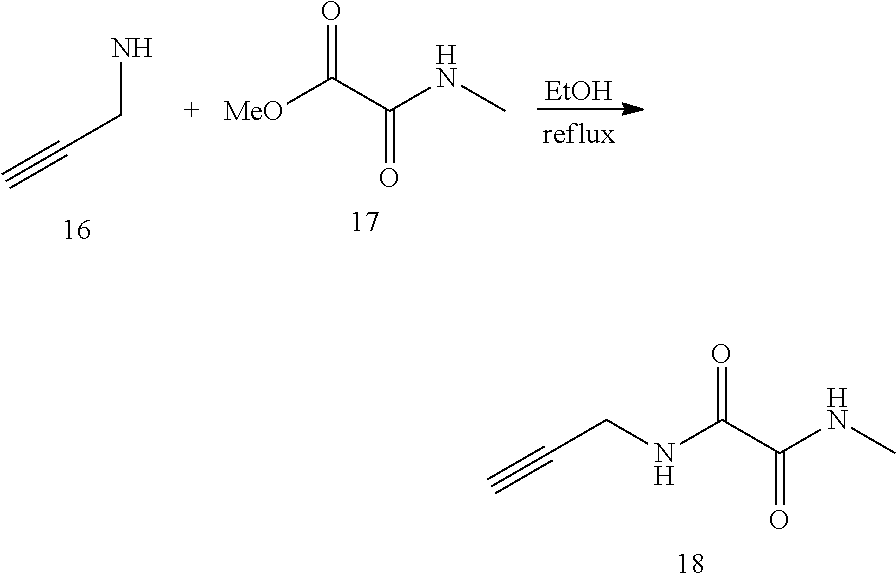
C#CCN.[MeO]C(C(NC)=O)=O.[EtOH].N(C(C(NC)=O)=O)CC#C
